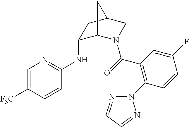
C1=C([F3C])C=CC(NC2C3N(C(=O)C4=C(N5N=CC=N5)C=CC(F)=C4)CC(C2)C3)=N1
